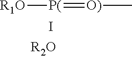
[R1O][P(]=[O)]C.I
